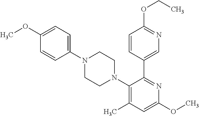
C1(C2=CN=C(OCC)C=C2)=NC(OC)=CC(C)=C1N1CCN(C2=CC=C(OC)C=C2)CC1
